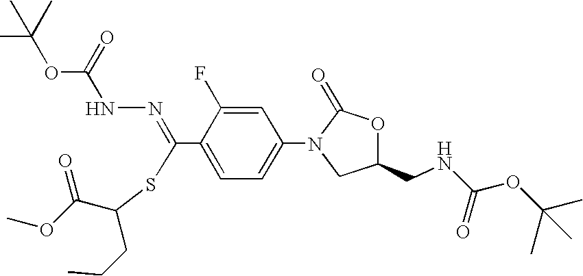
C(C1=CC=C(N2CC(CNC(OC(C)(C)C)=O)OC2=O)C=C1F)(=NNC(OC(C)(C)C)=O)SC(C(OC)=O)CCC
